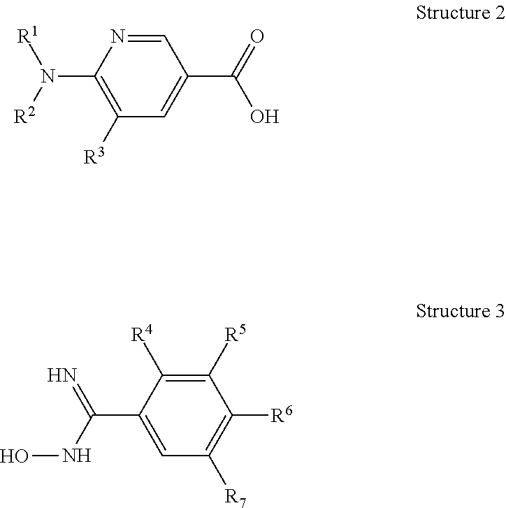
C1=NC(N([R1])[R2])=C([R3])C=C1C(O)=O.C1([R5])=C([R4])C(C(=N)NO)=CC([R7])=C1[R6]
